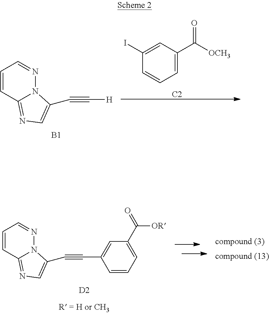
C1=CC2=NC=C(C#C[H])N2N=C1.[B1].C1=C(C([OCH3])=O)C=C(I)C=C1.[C2].C1=CC2=NC=C(C#CC3=CC(C(=O)[OR])=CC=C3)N2N=C1.[D2]
